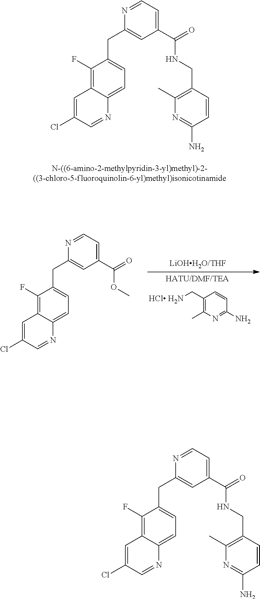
N1=CC=C(C(=O)NCC2=C(C)N=C(N)C=C2)C=C1CC1=CC=C2C(=C1F)C=C(Cl)C=N2.N1=CC=C(C(=O)NCC2=C(C)N=C(N)C=C2)C=C1CC1=CC=C2C(=C1F)C=C(Cl)C=N2.N1=CC=C(C(=O)OC)C=C1CC1=CC=C2C(=C1F)C=C(Cl)C=N2.C1(C[HCl H2N])=C(C)N=C(N)C=C1
